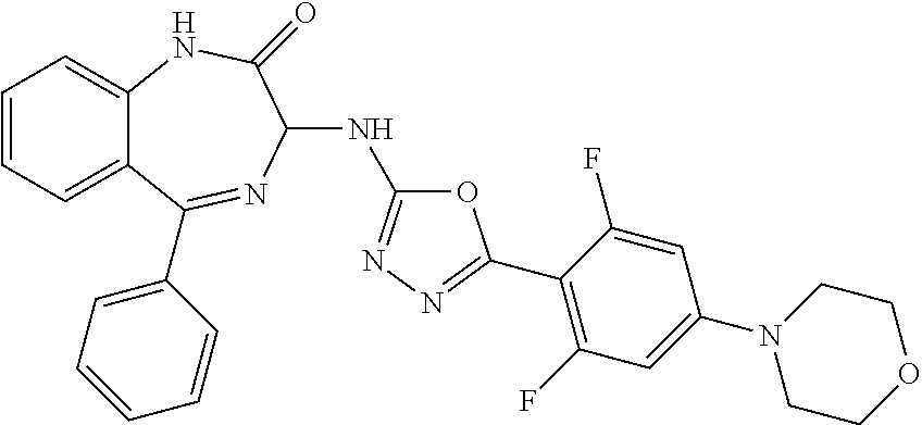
C1=CC=C2C(=C1)NC(=O)C(NC1=NN=C(C3=C(F)C=C(N4CCOCC4)C=C3F)O1)N=C2C1=CC=CC=C1
